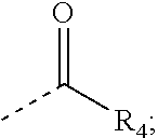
O=C([R4])C
